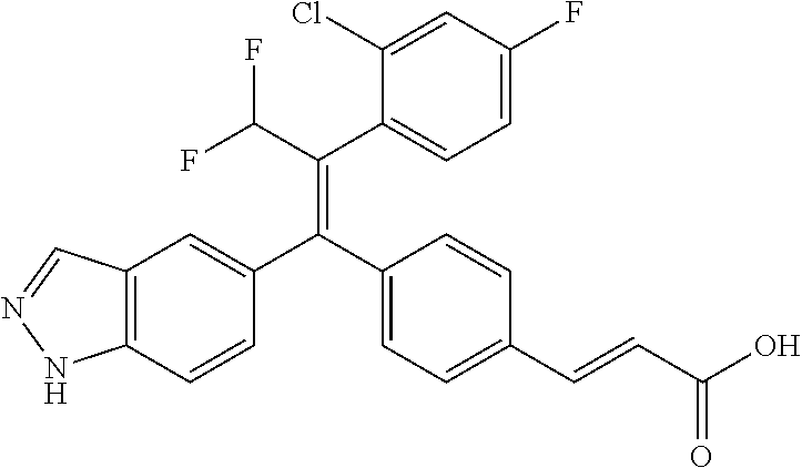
C12=C(C=CC(C(C3=CC=C(C=CC(O)=O)C=C3)=C(C(F)F)C3=CC=C(F)C=C3Cl)=C1)NN=C2
